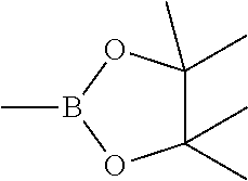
C1(C)(C)C(C)(C)OB(C)O1
